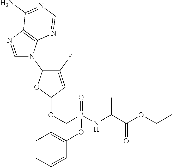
C1=CC=CC(OP(NC(C(OCC)=O)C)(COC2C=C(F)C(N3C4=C(N=C3)C(N)=NC=N4)O2)=O)=C1
